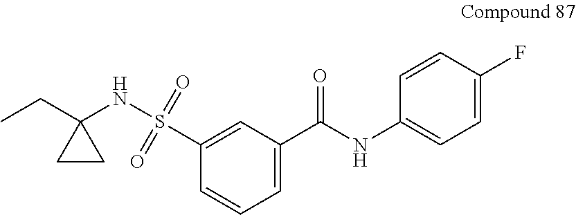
N(S(=O)(=O)C1=CC(C(NC2=CC=C(F)C=C2)=O)=CC=C1)C1(CC)CC1
